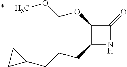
C1(CCCC2CC2)NC(=O)C1OCOC
